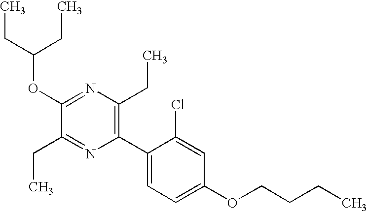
C1(OC(CC)CC)=NC(CC)=C(C2=CC=C(OCCCC)C=C2Cl)N=C1CC
